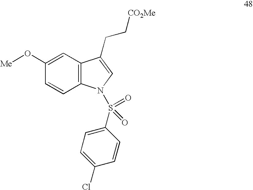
C1(O[Me])=CC2=C(C=C1)N(S(=O)(=O)C1=CC=C(Cl)C=C1)C=C2CC[CO2Me]
